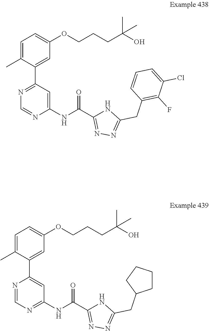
C1(NC(C2=NN=C(CC3=C(F)C(Cl)=CC=C3)N2)=O)=CC(C2=CC(OCCCC(O)(C)C)=CC=C2C)=NC=N1.C1(NC(C2=NN=C(CC3CCCC3)N2)=O)=NC=NC(C2=CC(OCCCC(O)(C)C)=CC=C2C)=C1
